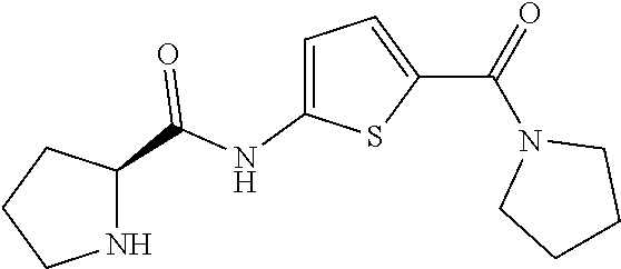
C1CNC(C(NC2=CC=C(C(=O)N3CCCC3)S2)=O)C1
